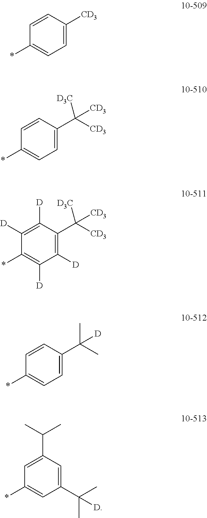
C1=C([CD3])C=CC(*)=C1.C1=C(C([CD3])([D3C])[CD3])C=CC(*)=C1.C1([D])=C(C([CD3])([D3C])[CD3])C([D])=C([D])C(*)=C1[D].C1=C(C(C)(C)[D])C=CC(*)=C1.C1(C(C)(C)[D])=CC(C(C)C)=CC(*)=C1
